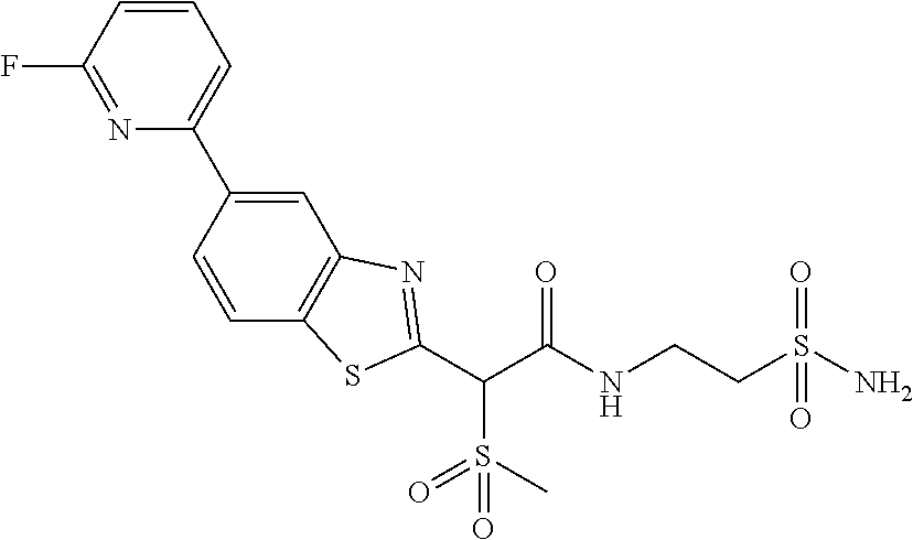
C(C(NCCS(N)(=O)=O)=O)(C1=NC2=C(C=CC(C3=CC=CC(F)=N3)=C2)S1)S(=O)(=O)C
